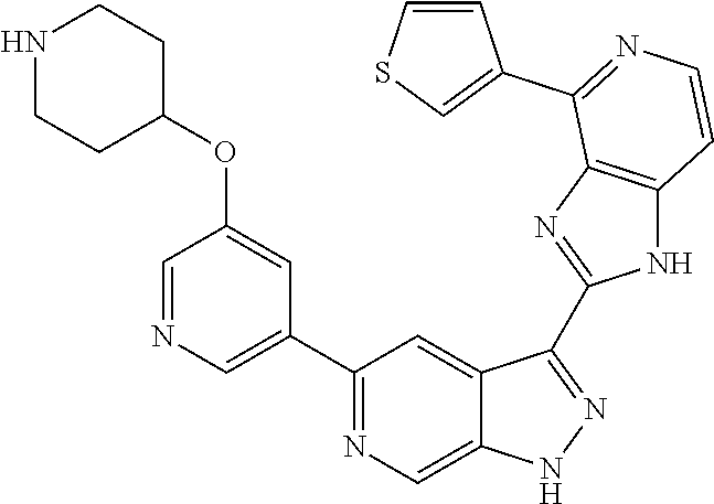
C1(C2=NC=C3C(=C2)C(C2=NC4=C(N2)C=CN=C4C2=CSC=C2)=NN3)=CN=CC(OC2CCNCC2)=C1
